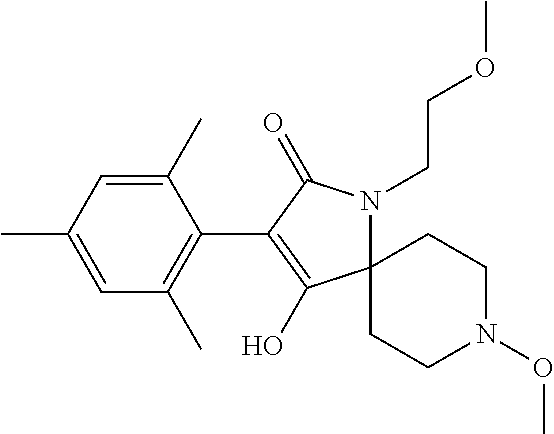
C12(N(CCOC)C(=O)C(C3=C(C)C=C(C)C=C3C)=C1O)CCN(OC)CC2
